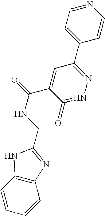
C1(CNC(=O)C2=CC(C3=CC=NC=C3)=NN=C2=O)=NC2=C(N1)C=CC=C2
